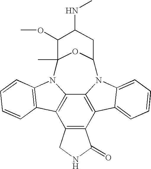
C12=C(CNC1=O)C1=C3C4=C2C2=CC=CC=C2N4C2OC(C)(N3C3=C1C=CC=C3)C(OC)C(NC)C2
